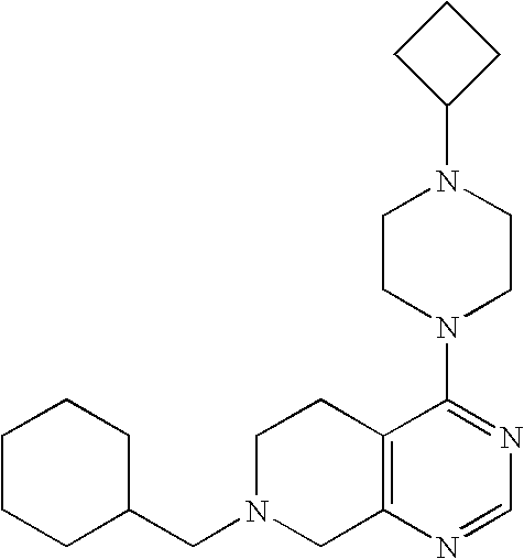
C1CCC(CN2CC3=C(CC2)C(N2CCN(C4CCC4)CC2)=NC=N3)CC1
